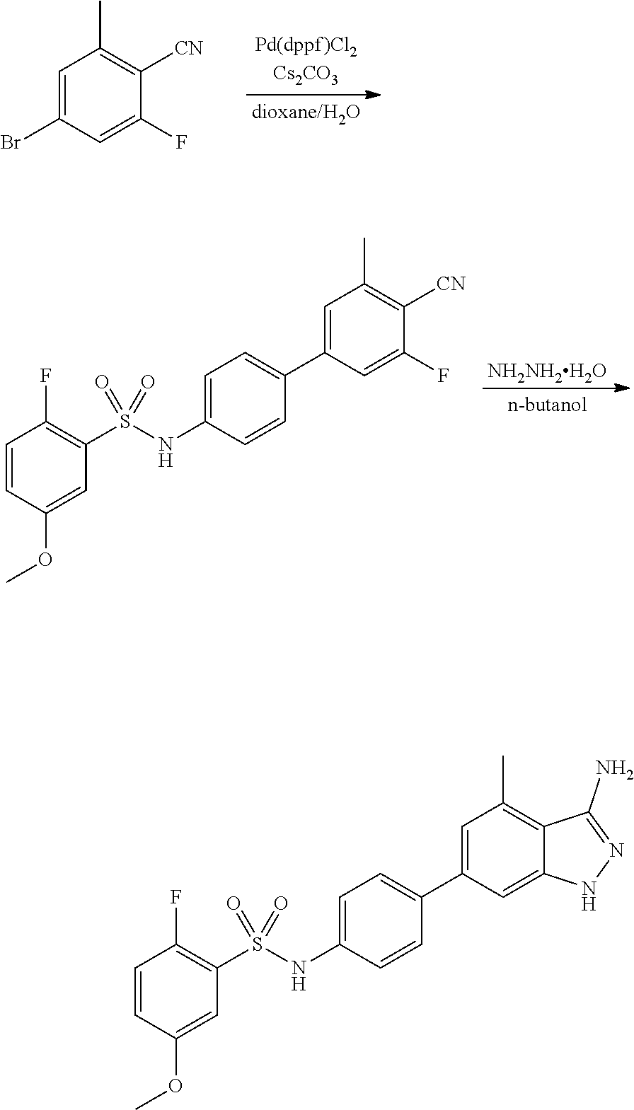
C1=C(Br)C=C(F)C([CN])=C1C.[NH2NH2H2O].C1=CC(OC)=CC(S(NC2=CC=C(C3=CC(C)=C([CN])C(F)=C3)C=C2)(=O)=O)=C1F.C1=CC(OC)=CC(S(NC2=CC=C(C3=CC(C)=C4C(=C3)NN=C4N)C=C2)(=O)=O)=C1F
